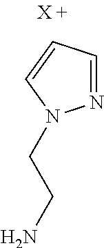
N1=CC=CN1CCN
